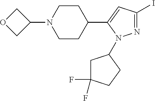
C1CC(C2=CC(I)=NN2C2CC(F)(F)CC2)CCN1C1COC1
